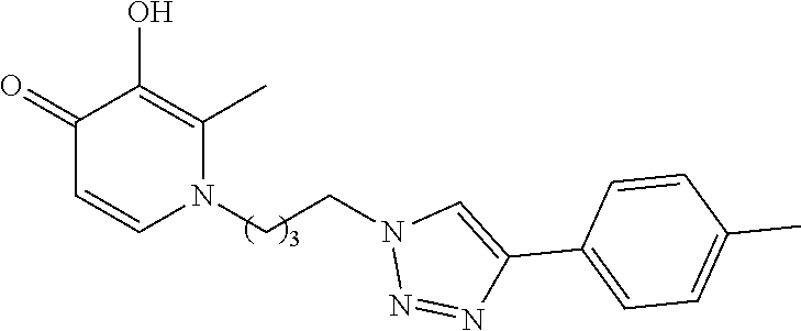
C1(=O)C=CN(CCN2N=NC(C3=CC=C(C)C=C3)=C2)C(C)=C1O
